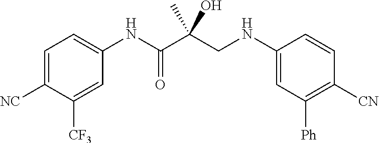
C1=CC([CN])=C([Ph])C=C1NCC(C(NC1=CC=C([NC])C([CF3])=C1)=O)(O)C
